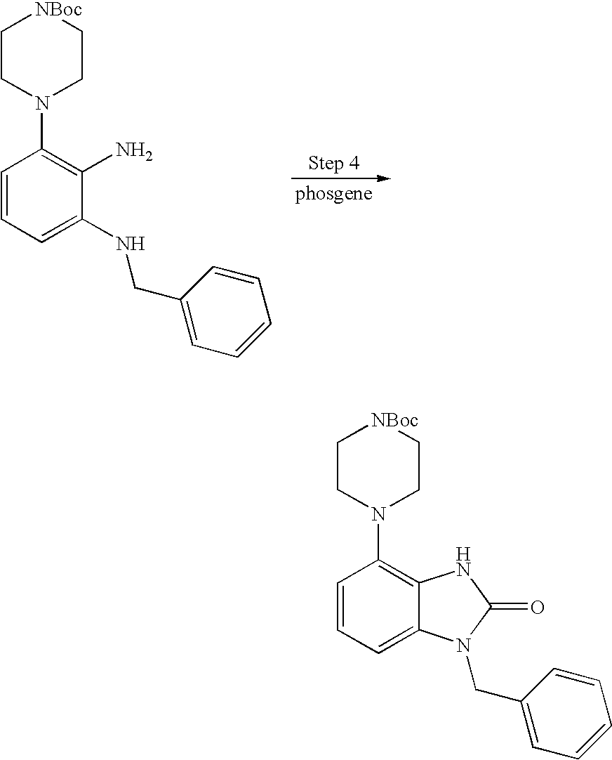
[phosgene].C1CN(C2=C(N)C(NCC3=CC=CC=C3)=CC=C2)CC[NBoc]1.C1CN(C2=C3C(=CC=C2)N(CC2=CC=CC=C2)C(=O)N3)CC[NBoc]1
